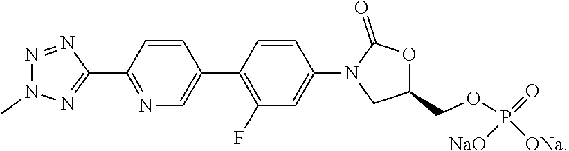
C1(F)=C(C2=CN=C(C3=NN(C)N=N3)C=C2)C=CC(N2CC(COP(=O)([NaO])[ONa])OC2=O)=C1
